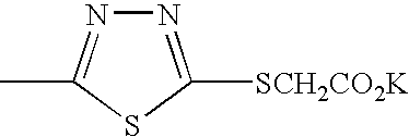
N1=C([SCH2CO2K])SC(C)=N1
